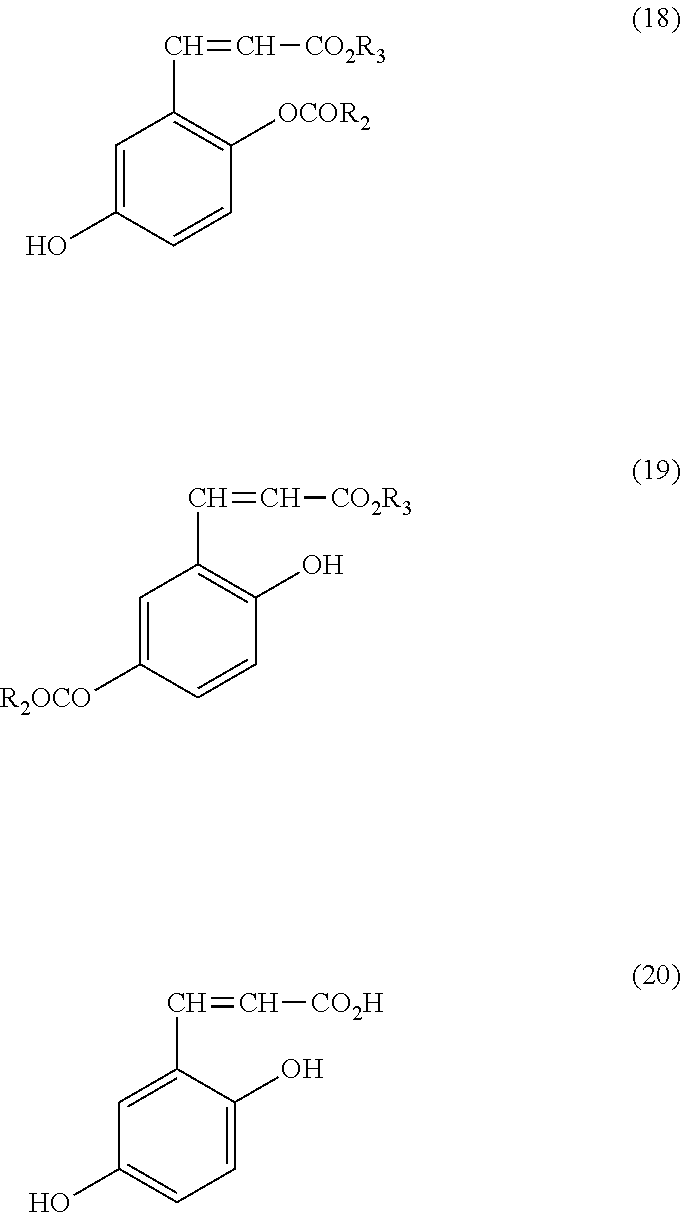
C1=C([R2OCO])C=CC(O)=C1C=C[CO2R3].C1=C(C=C[CO2H])C(O)=CC=C1O.C1=C(O)C=CC([OCOR2])=C1C=C[CO2R3]
